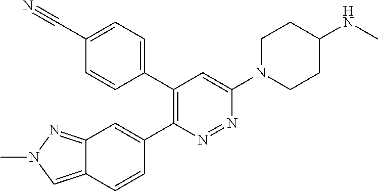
C12=CN(C)N=C1C=C(C1=C(C3=CC=C(C#N)C=C3)C=C(N3CCC(NC)CC3)N=N1)C=C2
